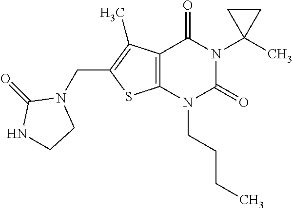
C12=C(N(CCCC)C(=O)N(C3(C)CC3)C1=O)SC(CN1C(=O)NCC1)=C2C
